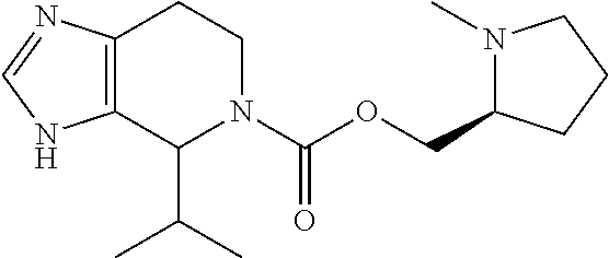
C12=C(C(C(C)C)N(C(OCC3N(C)CCC3)=O)CC1)NC=N2
